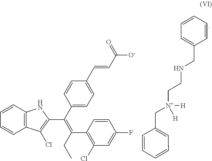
C1(C(=C(C2=CC=C(C=CC(=O)[O-])C=C2)C2=C(Cl)C3=C(C=CC=C3)N2)CC)=C(Cl)C=C(F)C=C1.C1(C[N+](CCNCC2=CC=CC=C2)([H])[H])=CC=CC=C1
